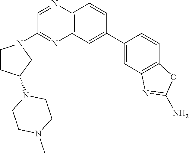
C1(C2=CC3=C(C=C2)N=CC(N2CCC(N4CCN(C)CC4)C2)=N3)=CC2=C(C=C1)OC(N)=N2
